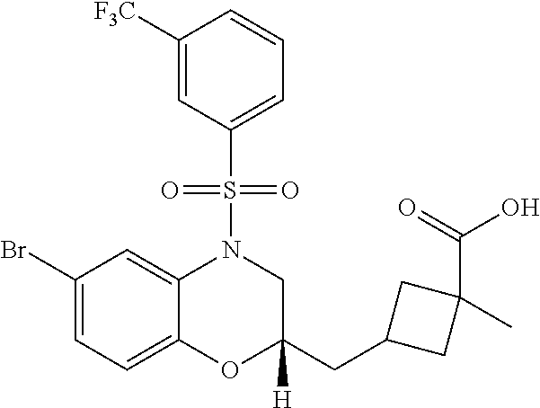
C1(Br)=CC=C2C(=C1)N(S(C1=CC=CC([F3C])=C1)(=O)=O)CC(CC1CC(C)(C(=O)O)C1)([H])O2
